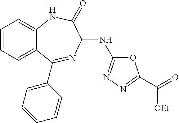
C1=CC=C2C(=C1)NC(=O)C(NC1=NN=C(C(=O)[OEt])O1)N=C2C1=CC=CC=C1
